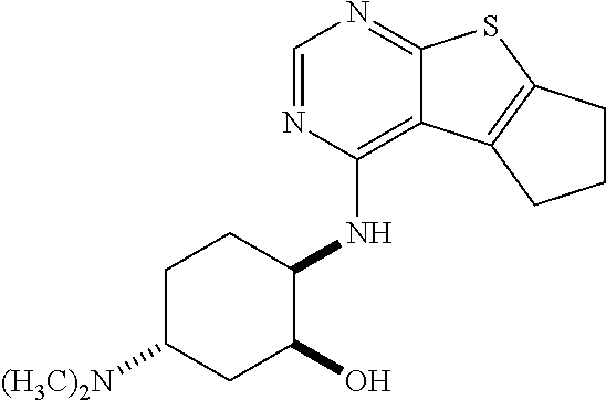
C1=NC(NC2CCC([(H3C)2N])CC2O)=C2C(=N1)SC1=C2CCC1
